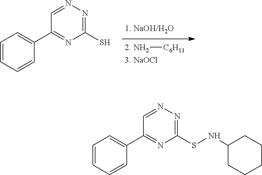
N[C6H11].C1=CC=CC(C2=NC(S)=NN=C2)=C1.C1=CC=CC(C2=NC(SNC3CCCCC3)=NN=C2)=C1
